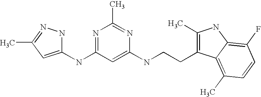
C1(NC2=NC(C)=NC(NCCC3=C(C)NC4=C(F)C=CC(C)=C34)=C2)=CC(C)=NN1
